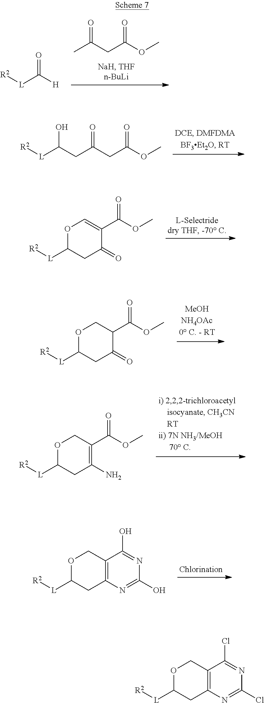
O=C(CC(OC)=O)C.O=C([H])[L][R2].O=C(CC(OC)=O)CC([L][R2])O.O1C([L][R2])CC(=O)C(C(OC)=O)=C1.O1C([L][R2])CC(=O)C(C(OC)=O)C1.O1C([L][R2])CC(N)=C(C(OC)=O)C1.C12=C(N=C(O)N=C1O)CC([L][R2])OC2.C12=C(N=C(Cl)N=C1Cl)CC([L][R2])OC2
